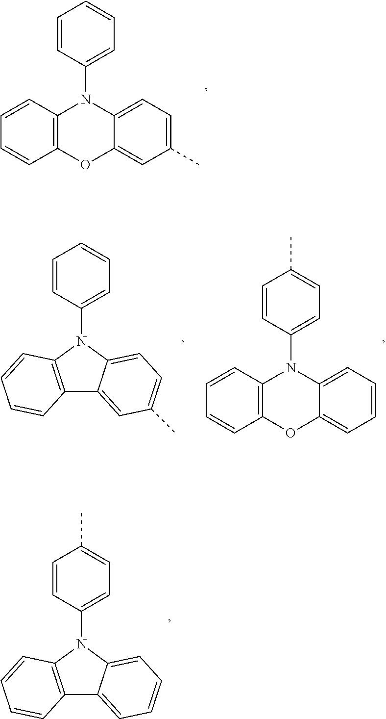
C1=C(C)C=C2C(=C1)N(C1=CC=CC=C1)C1=C(O2)C=CC=C1.C12=CC(C)=CC=C1N(C1=CC=CC=C1)C1=C2C=CC=C1.C1=CC=C2C(=C1)N(C1=CC=C(C)C=C1)C1=C(O2)C=CC=C1.C12=CC=CC=C1N(C1=CC=C(C)C=C1)C1=C2C=CC=C1
